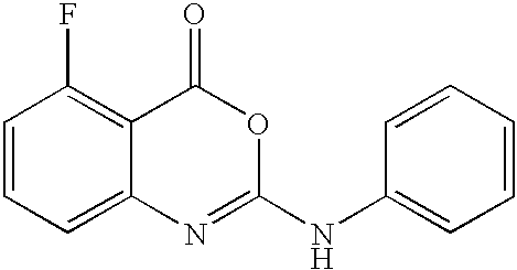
C1=CC=C2C(=C1F)C(=O)OC(NC1=CC=CC=C1)=N2
